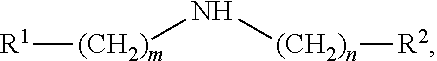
[R1][(CH2)m]N[(CH2)n][R2]
